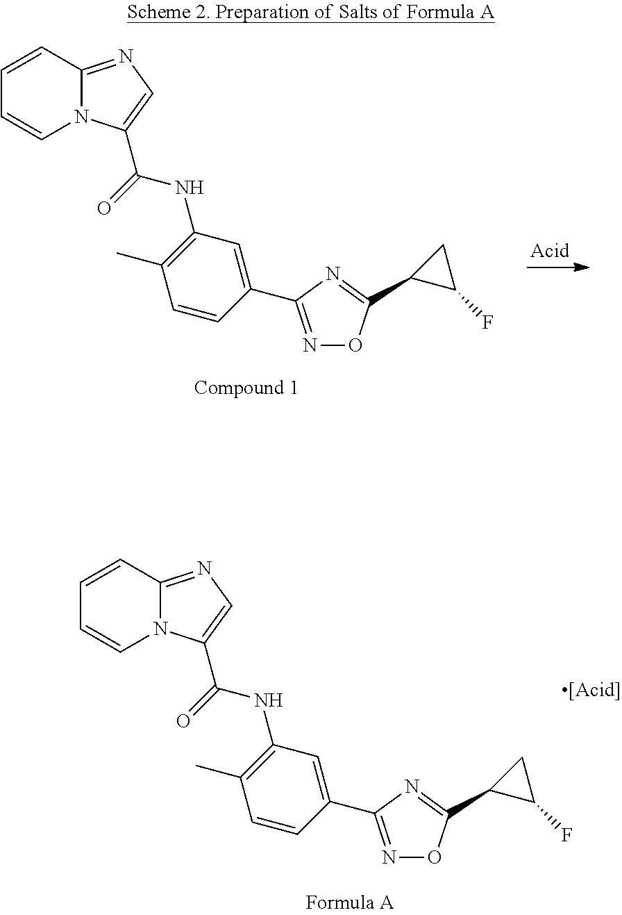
C1=CC2=NC=C(C(=O)NC3=C(C)C=CC(C4=NOC(C5C(F)C5)=N4)=C3)N2C=C1.C1=CC2=NC=C(C(=O)NC3=C(C)C=CC(C4=NOC(C5C(F)C5)=N4)=C3)N2C=C1
